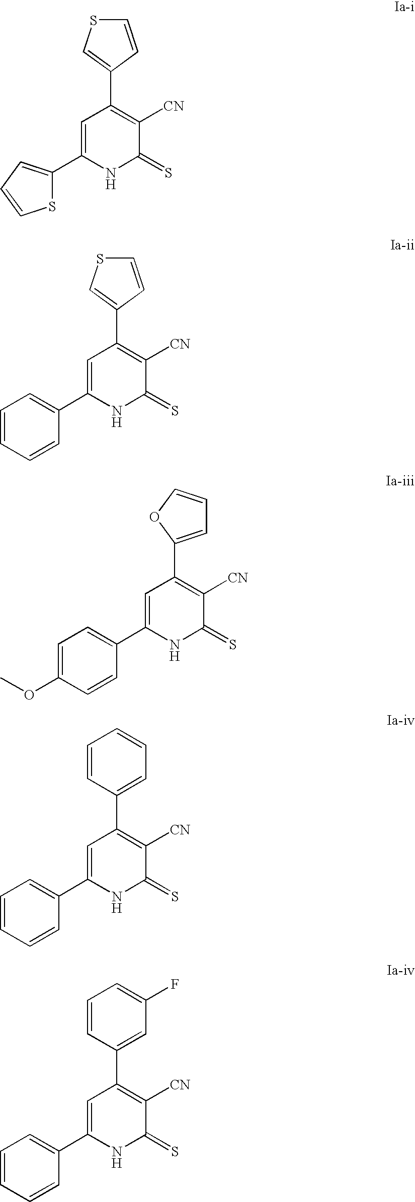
C1=C(C2=CC=CS2)NC(=S)C([CN])=C1C1=CSC=C1.C1=C(C2=CC=CC=C2)NC(=S)C([CN])=C1C1=CSC=C1.C1=C(C2=CC=C(OC)C=C2)NC(=S)C([CN])=C1C1=CC=CO1.C1=C(C2=CC=CC=C2)NC(=S)C([CN])=C1C1=CC=CC=C1.C1=C(C2=CC=CC=C2)NC(=S)C([CN])=C1C1=CC(F)=CC=C1
